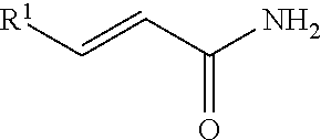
[R1]C=CC(N)=O
